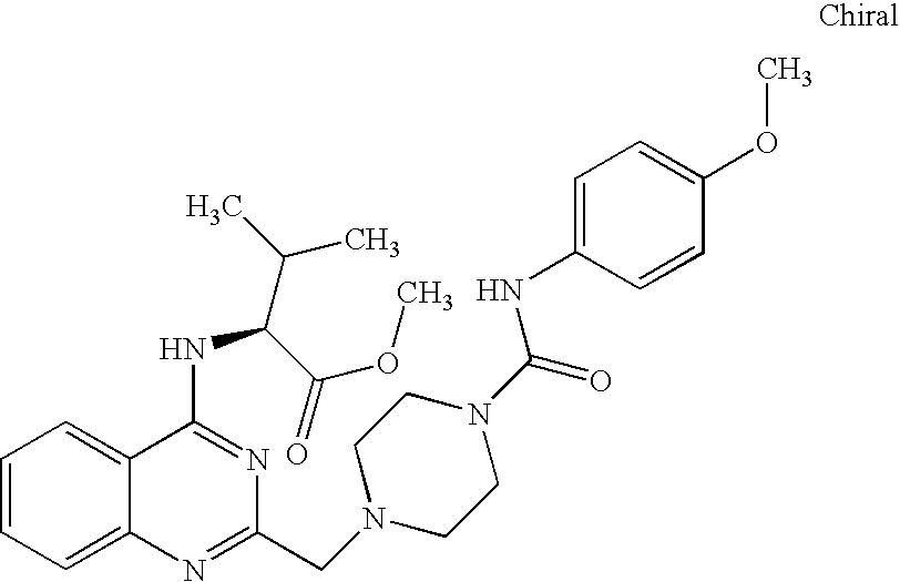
C1=CC=C2C(=C1)C(NC(C(C)C)C(=O)OC)=NC(CN1CCN(C(=O)NC3=CC=C(OC)C=C3)CC1)=N2
